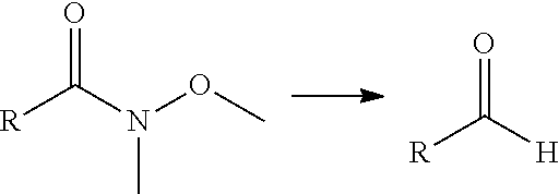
[R]C(N(OC)C)=O.[R]C([H])=O
